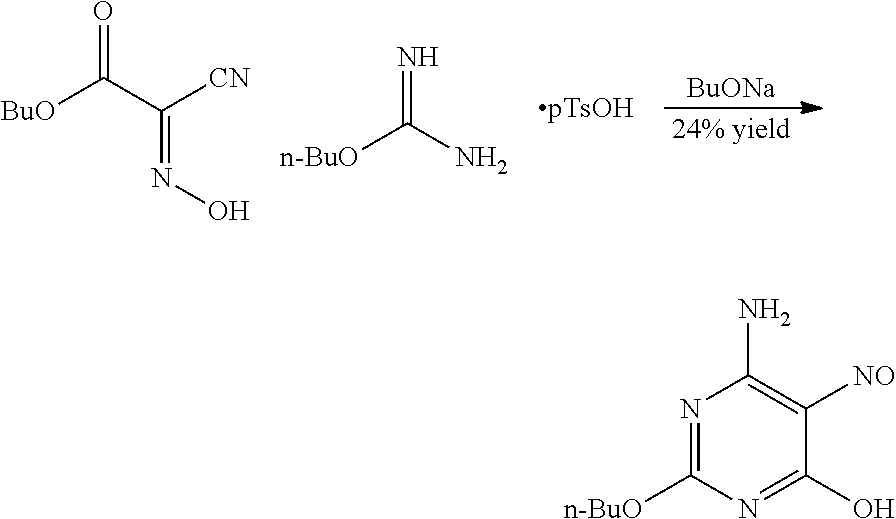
[24% yield].[BuONa].[BuO]C(C([CN])=NO)=O.N=C(N)[n-BuO].N1=C([n-BuO])N=C(O)C([NO])=C1N
